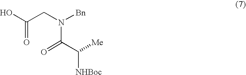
OC(CN([Bn])C(C([NHBoc])[Me])=O)=O
